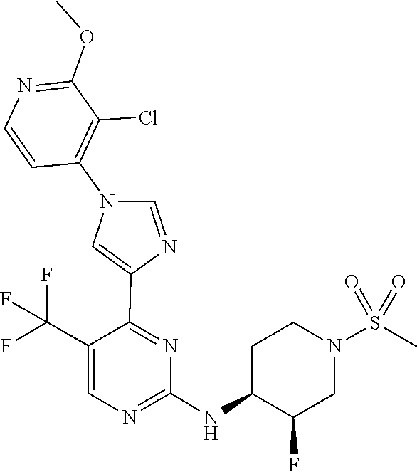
C1(NC2C(F)CN(S(=O)(=O)C)CC2)=NC=C(C(F)(F)F)C(C2=CN(C3=C(Cl)C(OC)=NC=C3)C=N2)=N1
